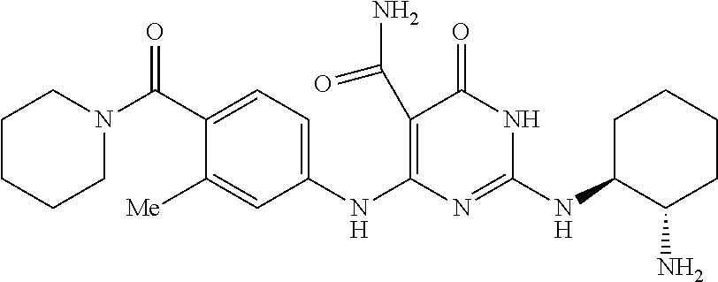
C1(NC2=NC(NC3=CC=C(C(N4CCCCC4)=O)C([Me])=C3)=C(C(N)=O)C(=O)N2)C(N)CCCC1
